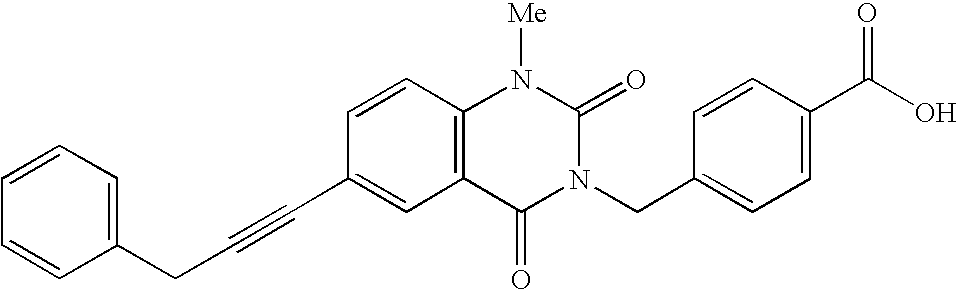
C(C#CC1=CC2=C(C=C1)N([Me])C(=O)N(CC1=CC=C(C(O)=O)C=C1)C2=O)C1=CC=CC=C1
